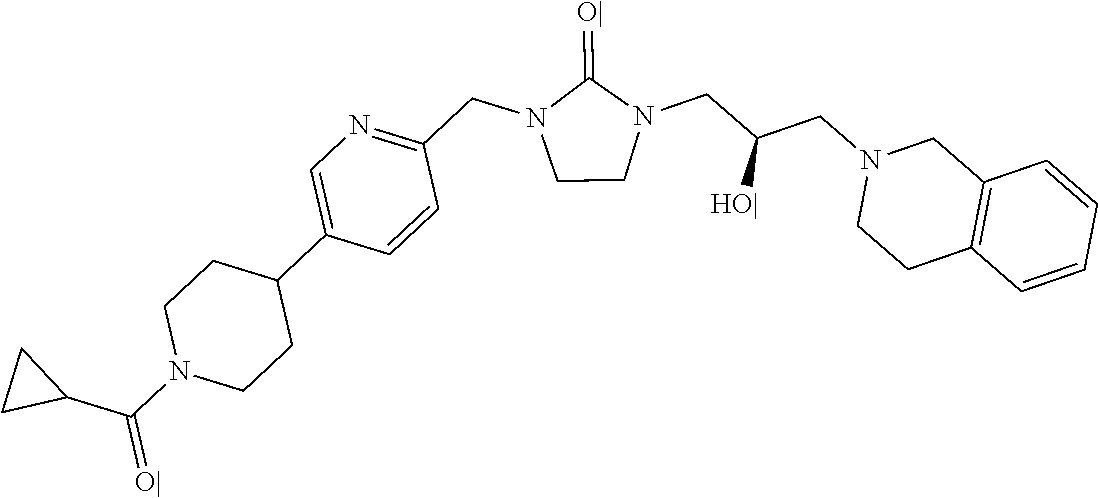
C1CN(CC(CN2CCC3=C(C2)C=CC=C3)[HO|])C(=[O|])N1CC1=NC=C(C2CCN(C(C3CC3)=[O|])CC2)C=C1
